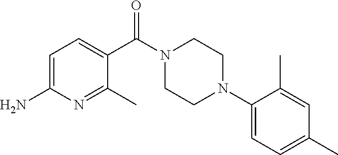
C1=C(N)N=C(C)C(C(N2CCN(C3=CC=C(C)C=C3C)CC2)=O)=C1
